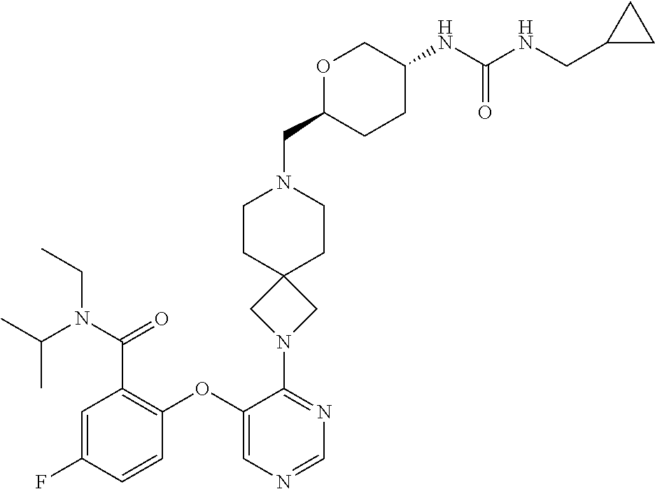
C1=C(F)C=CC(OC2=CN=CN=C2N2CC3(C2)CCN(CC2CCC(NC(NCC4CC4)=O)CO2)CC3)=C1C(N(C(C)C)CC)=O
